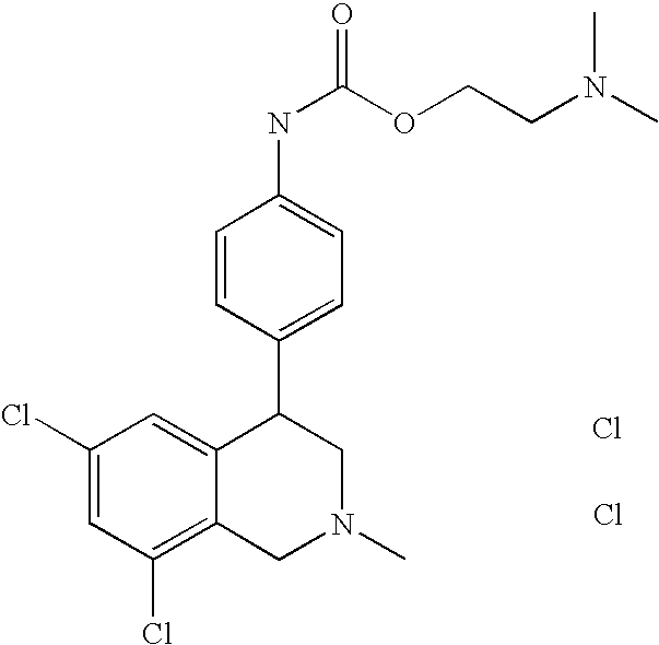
C1(Cl)=C2C(=CC(Cl)=C1)C(C1=CC=C(NC(OCCN(C)C)=O)C=C1)CN(C)C2.Cl.Cl
